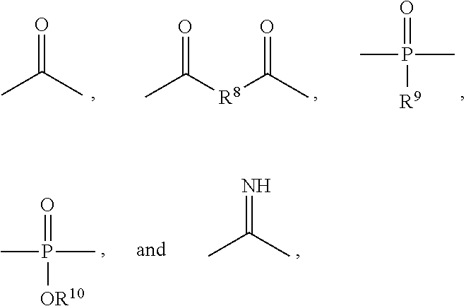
CP(=O)(C)[R9].CC([R8]C(C)=O)=O.CC(C)=O.CP(=O)(C)[OR10].CC(C)=N
